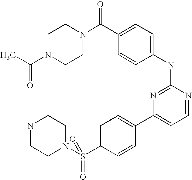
C1N(C(C)=O)CCN(C(C2=CC=C(NC3=NC(C4=CC=C(S(N5CCNCC5)(=O)=O)C=C4)=CC=N3)C=C2)=O)C1
